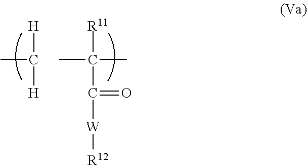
[H]C(C)[H].[R11]C(C)(C)C(=O)[W][R12]
